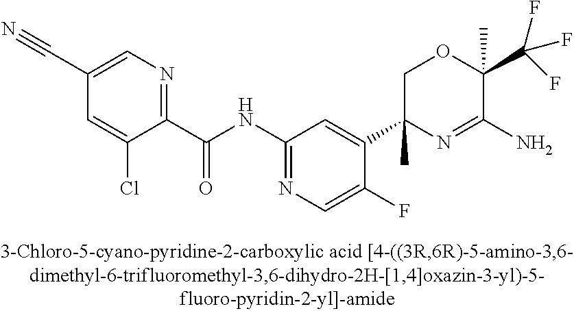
C1(C(NC2=NC=C(F)C(C3(C)N=C(N)C(C)(C(F)(F)F)OC3)=C2)=O)=NC=C(C#N)C=C1Cl
